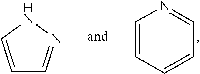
C1=CC=CC=N1.C1=CNN=C1
